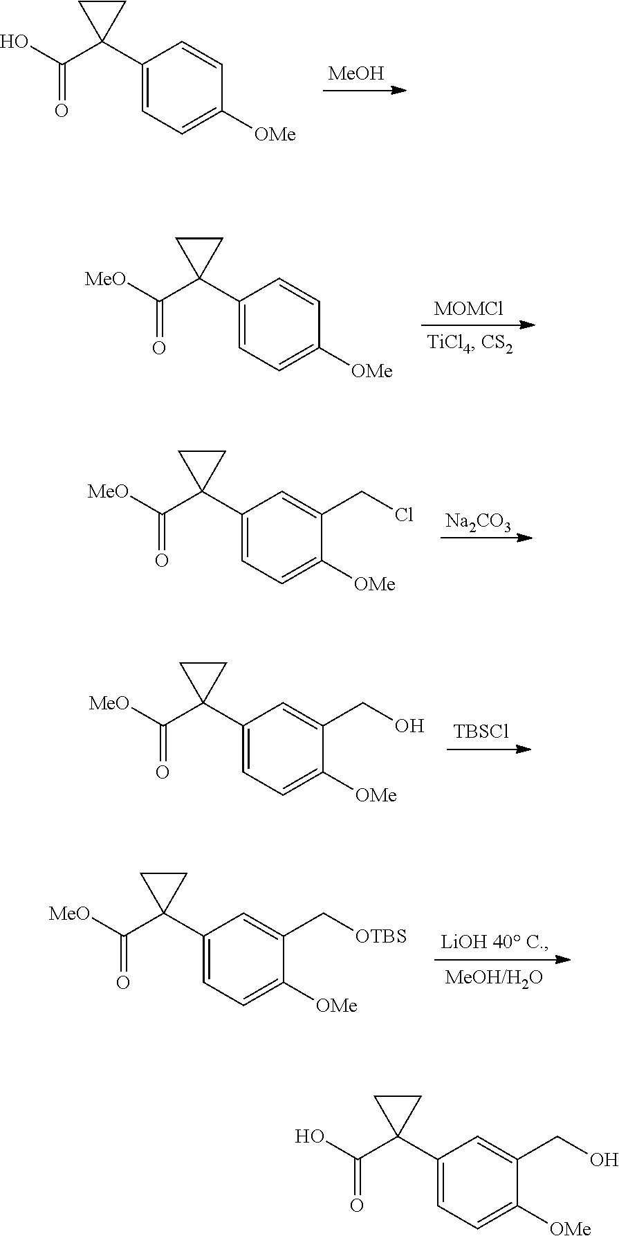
[MeOH].C1(C2(C(=O)O)CC2)=CC=C([OMe])C=C1.[MOMCl].C1(C2(C(=O)[MeO])CC2)=CC=C([OMe])C=C1.[Na2CO3].C1(C2(C(=O)[MeO])CC2)=CC=C([OMe])C(CCl)=C1.[TBSCl].C1(C2(C(=O)[MeO])CC2)=CC=C([OMe])C(CO)=C1.[LiOH 40 C.].C1(C2(C(=O)[MeO])CC2)=CC=C([OMe])C(C[OTBS])=C1.C1(C2(C(=O)O)CC2)=CC=C([OMe])C(CO)=C1
